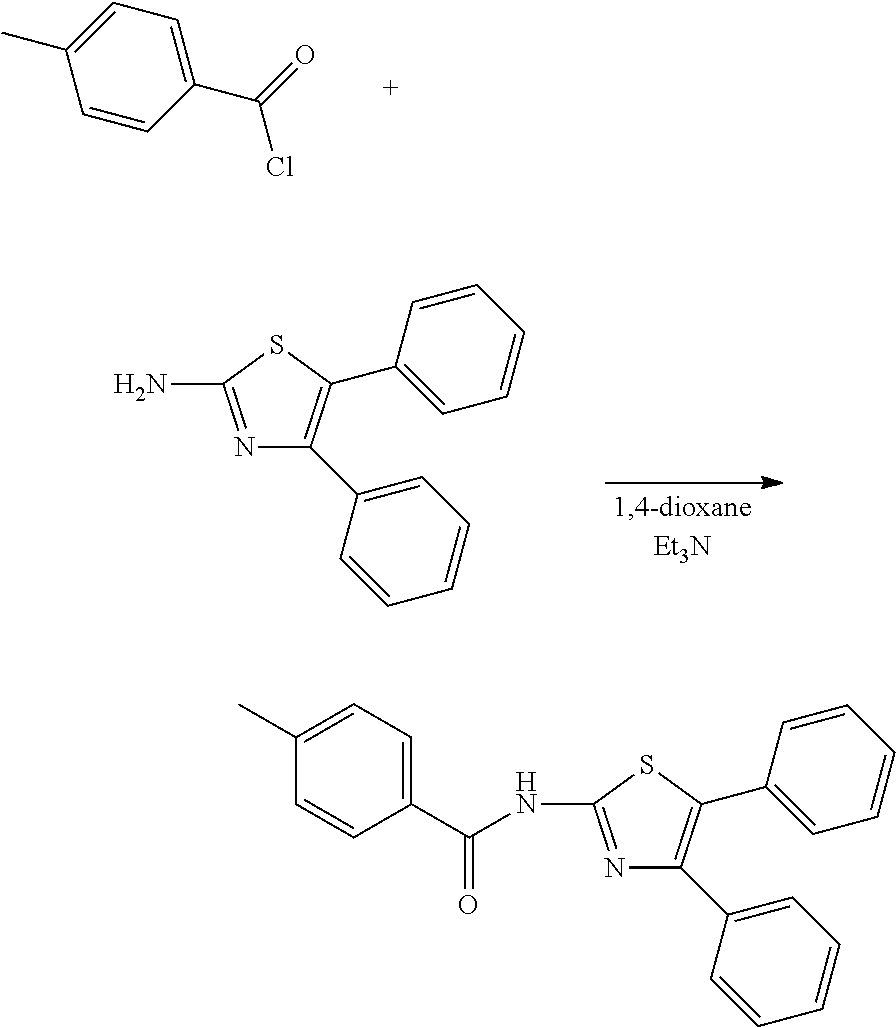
C1=CC(C(=O)Cl)=CC=C1C.C1=C(C2=C(C3=CC=CC=C3)SC(N)=N2)C=CC=C1.C1=C(C2=C(C3=CC=CC=C3)SC(NC(C3=CC=C(C)C=C3)=O)=N2)C=CC=C1
